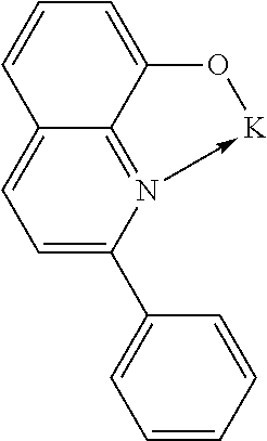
C1=C(C2=CC=CC=C2)N2->[K]OC3=CC=CC(=C1)C=23
